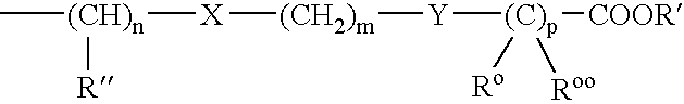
C[(CH)n]([X][(CH2)m][Y][(C)p]([COOR])([Ro])[Roo])[R]
